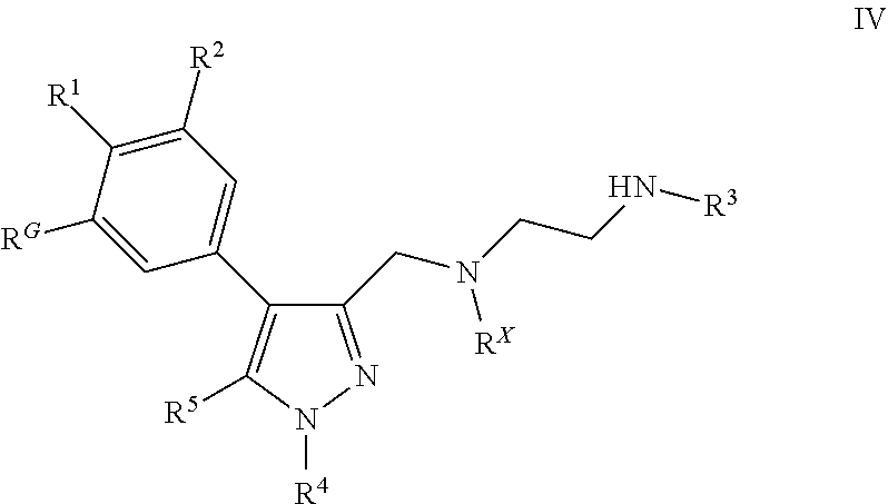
C1(CN(CCN[R3])[RX])=NN([R4])C([R5])=C1C1=CC([R2])=C([R1])C([RG])=C1
